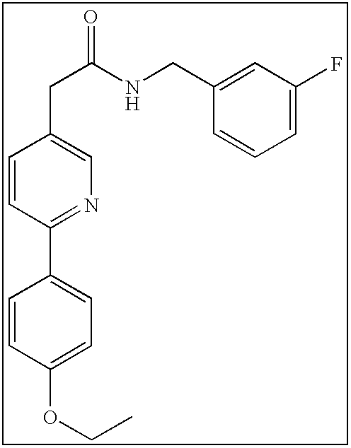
C1=CC(OCC)=CC=C1C1=NC=C(CC(NCC2=CC(F)=CC=C2)=O)C=C1
